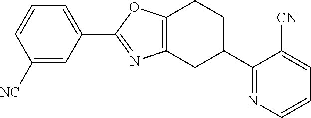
C12=C(CC(C3=NC=CC=C3[CN])CC1)N=C(C1=CC=CC([NC])=C1)O2
